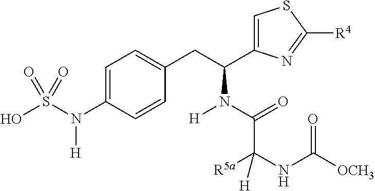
C1=C(N(S(O)(=O)=O)[H])C=CC(CC(C2=CSC([R4])=N2)N([H])C(=O)C(NC([OCH3])=O)([R5a])[H])=C1
